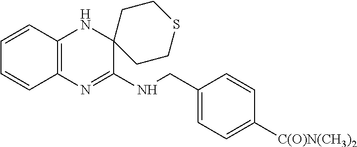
C1=CC2=C(C=C1)N=C(NCC1=CC=C([C(O)N(CH3)2])C=C1)C1(N2)CCSCC1
